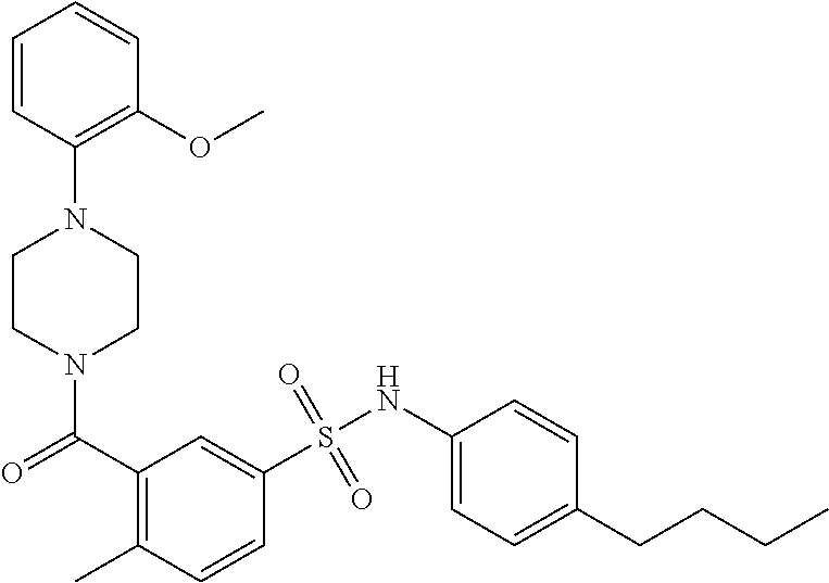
N1(C(C2=C(C)C=CC(S(NC3=CC=C(CCCC)C=C3)(=O)=O)=C2)=O)CCN(C2=C(OC)C=CC=C2)CC1
